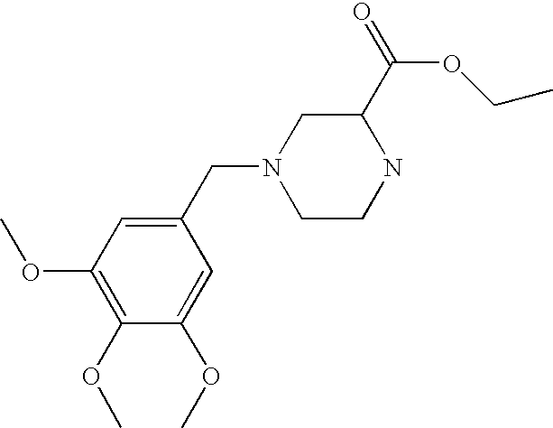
C1(CN2CCNC(C(=O)OCC)C2)=CC(OC)=C(OC)C(OC)=C1
